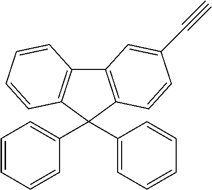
C12=C(C(C3=CC=CC=C3)(C3=CC=CC=C3)C3=C1C=CC=C3)C=CC(C#C)=C2
